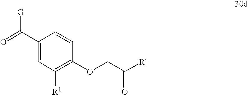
C1(C(=O)[G])=CC([R1])=C(OCC([R4])=O)C=C1
